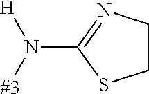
[#3]N([H])C1=NCCS1
